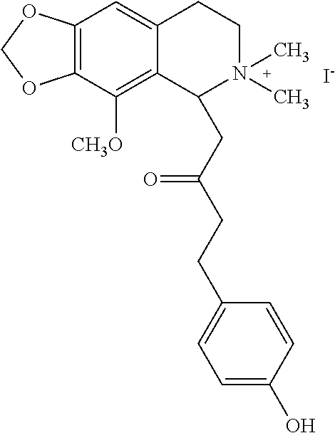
[I-].C12=C(C([CH3O])=C3C(=C1)CCN(C)(C)C3CC(CCC1=CC=C(O)C=C1)=O)OCO2
